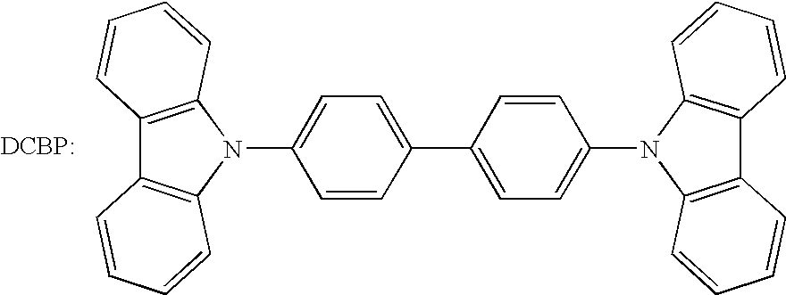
[DCBP:].N1(C2=CC=C(C3=CC=C(N4C5=C(C6=C4C=CC=C6)C=CC=C5)C=C3)C=C2)C2=C(C3=C1C=CC=C3)C=CC=C2
